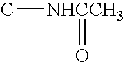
C[NHCCH3]=O
